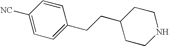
C1([NC])=CC=C(CCC2CCNCC2)C=C1
